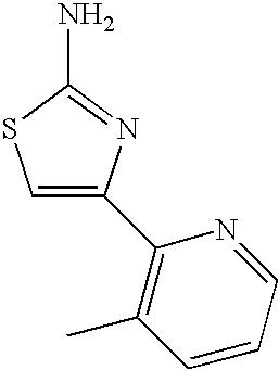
C1=C(C2=C(C)C=CC=N2)N=C(N)S1
